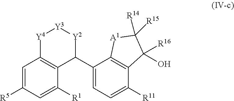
C1=C([R5])C=C([R1])C2=C1[Y4][Y3][Y2]C2C1=CC=C([R11])C2=C1[A1]C([R14])([R15])C2(O)[R16]
